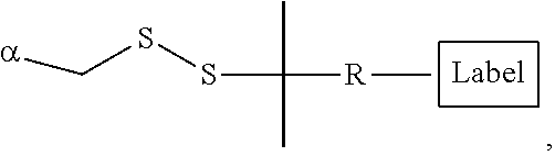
C(SSC([R]C)(C)C)[a]
